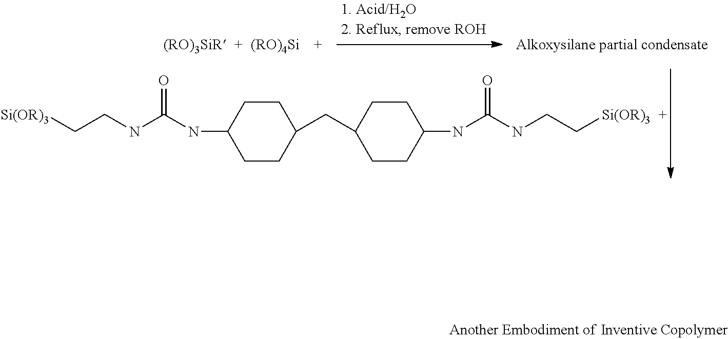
[Si(OR)3]CCNC(=O)NC1CCC(CC2CCC(NC(NCC[Si(OR)3])=O)CC2)CC1.[(RO)4Si].[Alkoxysilane partial condensate]
